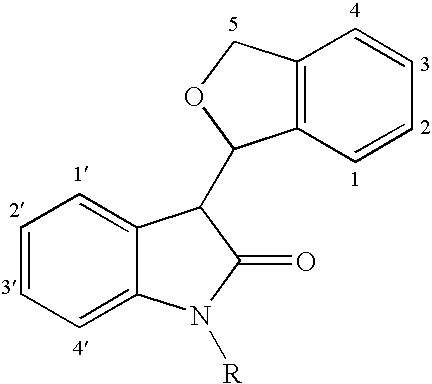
C12=C(C=CC=C1)C(C1C3=CC=CC=C3N([R])C1=O)OC2
